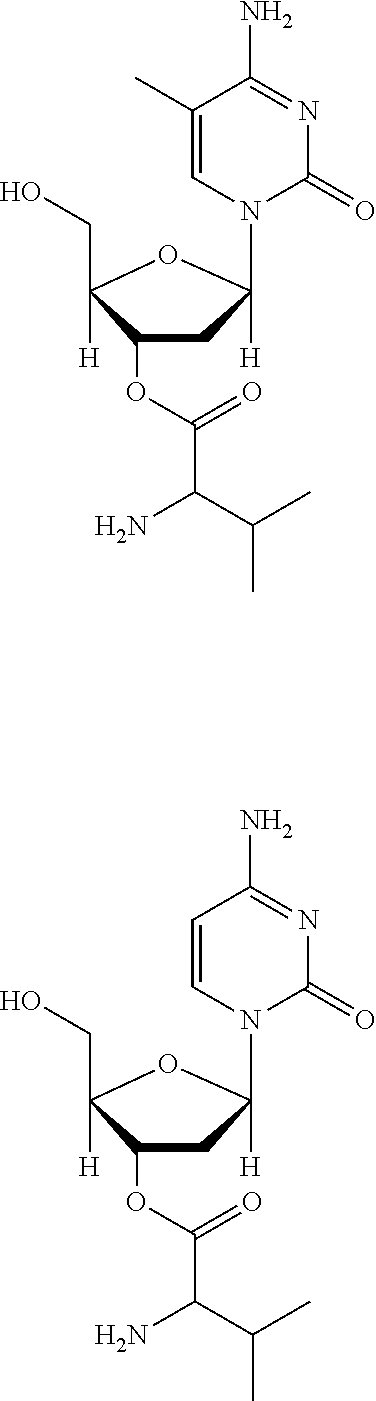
C1(CO)([H])C(OC(C(N)C(C)C)=O)CC([H])(C)O1.C1=C(C)C(N)=NC(=O)N1.C1(CO)([H])C(OC(C(N)C(C)C)=O)CC([H])(C)O1.C1=CC(N)=NC(=O)N1
